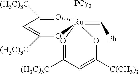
O1=C([(H3C)3C])C=C([C(CH3)3])O[Ru]12(=C[Ph])([PCy3])O=C([(H3C)3C])C=C([(H3C)3C])O2
